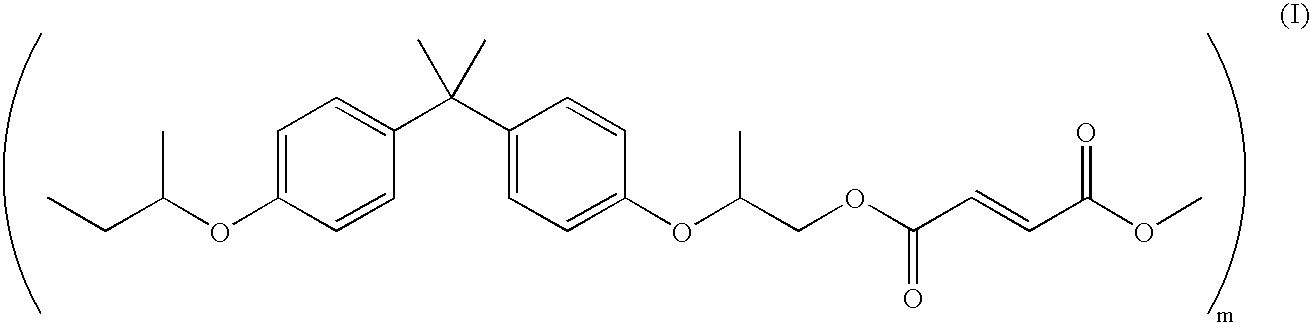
CCC(C)OC1=CC=C(C(C2=CC=C(OC(COC(C=CC(OC)=O)=O)C)C=C2)(C)C)C=C1
